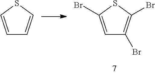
C1=C(Br)SC(Br)=C1Br.C1=CSC=C1
